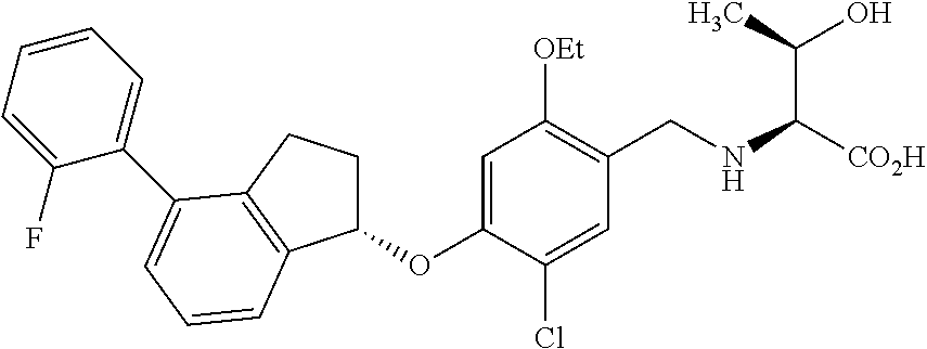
C1=C(OC2CCC3=C2C=CC=C3C2=CC=CC=C2F)C(Cl)=CC(CNC([CO2H])C(O)C)=C1[OEt]
